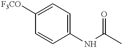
C1([F3CO])=CC=C(NC(C)=O)C=C1
